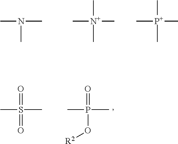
CN(C)C.C[N+](C)(C)C.C[P+](C)(C)C.CS(=O)(=O)C.CP(=O)(O[R2])C
